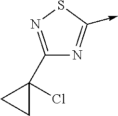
C1(C2(Cl)CC2)=NSC(->C)=N1
